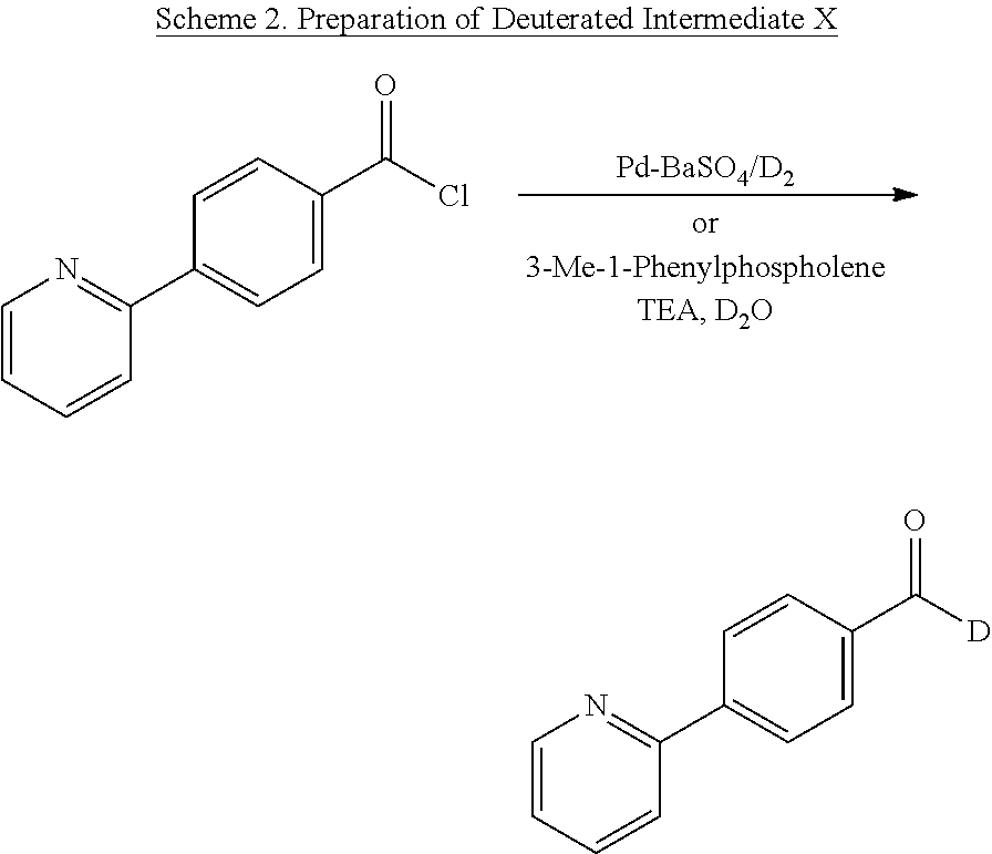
[Pd-BaSO4/D2].C1=CC=CC(C2=CC=C(C(Cl)=O)C=C2)=N1.C1=CC=CC(C2=CC=C(C([D])=O)C=C2)=N1
